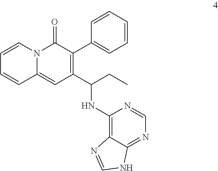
N12C(=CC(C(CC)NC3=C4C(=NC=N3)NC=N4)=C(C3=CC=CC=C3)C1=O)C=CC=C2
